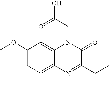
C1(OC)=CC=C2C(=C1)N(CC(O)=O)C(=O)C(C(C)(C)C)=N2
